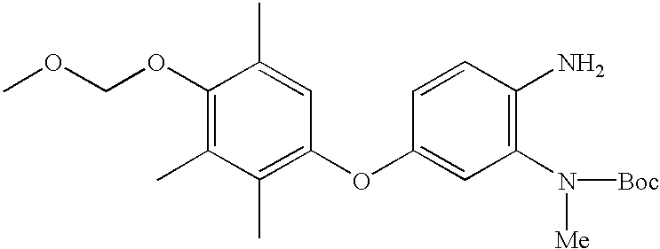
COCOC1=C(C)C(C)=C(OC2=CC(N([Me])[Boc])=C(N)C=C2)C=C1C
